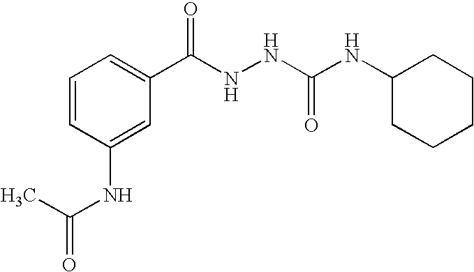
C1=CC(NC(C)=O)=CC(C(NNC(NC2CCCCC2)=O)=O)=C1
